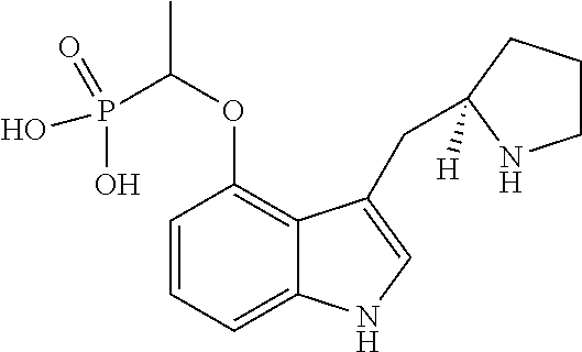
C1=CC=C2C(=C1OC(P(O)(O)=O)C)C(CC1([H])CCCN1)=CN2
